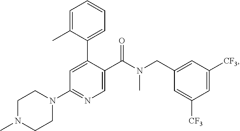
C1N(C)CCN(C2=NC=C(C(N(CC3=CC([CF3])=CC([CF3])=C3)C)=O)C(C3=CC=CC=C3C)=C2)C1
